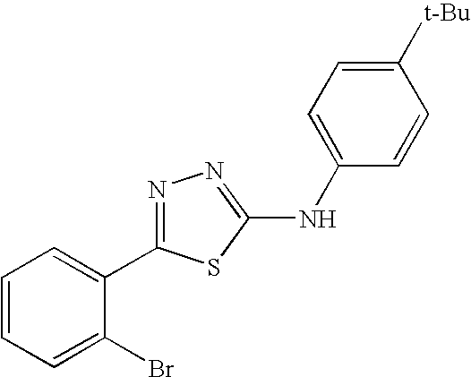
C1=CC=C(Br)C(C2=NN=C(NC3=CC=C([t-Bu])C=C3)S2)=C1
